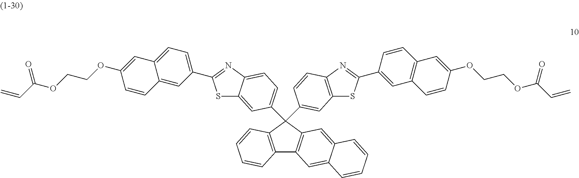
C12=C(C=CC=C1)C(C1=CC=C3C(=C1)SC(C1=CC=C4C(=C1)C=CC(OCCOC(C=C)=O)=C4)=N3)(C1=CC3=C(N=C(C4=CC5=C(C=C4)C=C(OCCOC(C=C)=O)C=C5)S3)C=C1)C1=C2C=C2C(=C1)C=CC=C2
